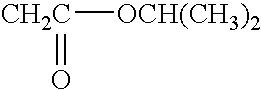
[CH2C]([OCH(CH3)2])=O
